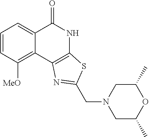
C1=CC([MeO])=C2C(=C1)C(=O)NC1=C2N=C(CN2CC(C)OC(C)C2)S1
